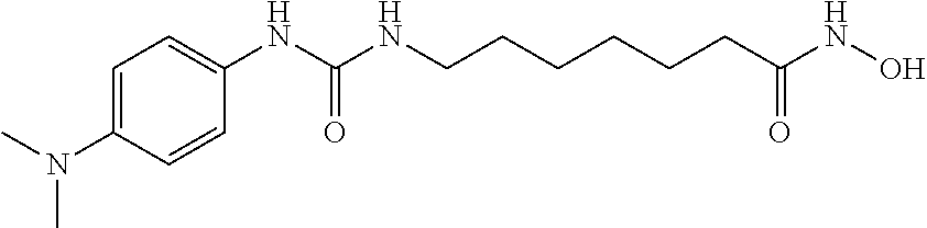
C1=C(N(C)C)C=CC(NC(NCCCCCCC(NO)=O)=O)=C1
